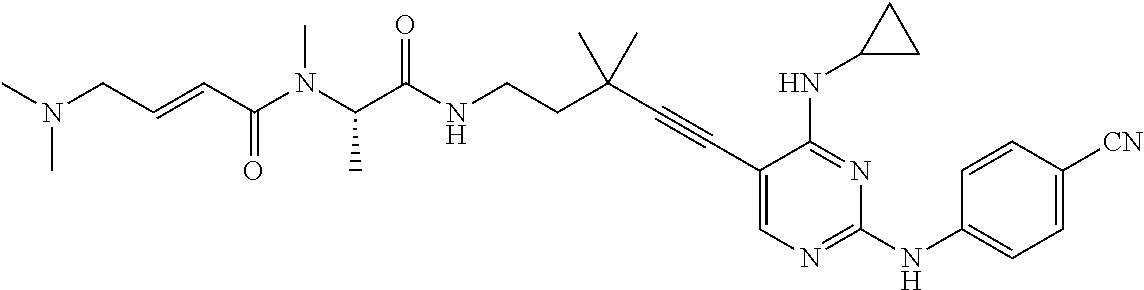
C(NCCC(C#CC1=CN=C(NC2=CC=C([CN])C=C2)N=C1NC1CC1)(C)C)(=O)C(N(C)C(C=CCN(C)C)=O)C
